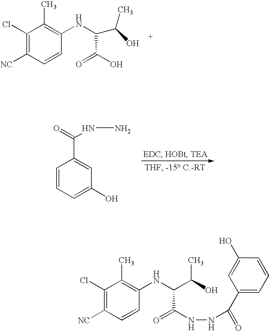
C1(Cl)=C([NC])C=CC(NC(C(O)C)C(O)=O)=C1C.C1=CC=C(O)C=C1C(=O)NN.C1(Cl)=C([NC])C=CC(NC(C(O)C)C(NNC(=O)C2=CC=CC(O)=C2)=O)=C1C
